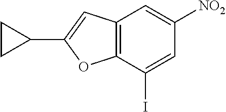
C12=C(C(I)=CC([NO2])=C1)OC(C1CC1)=C2
